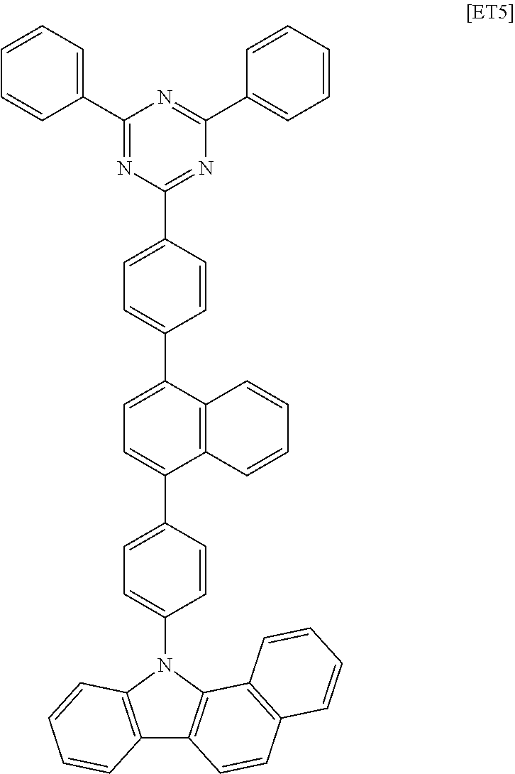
C12=C(N(C3=CC=C(C4=CC=C(C5=CC=C(C6=NC(C7=CC=CC=C7)=NC(C7=CC=CC=C7)=N6)C=C5)C5=C4C=CC=C5)C=C3)C3=C1C=CC1=C3C=CC=C1)C=CC=C2
